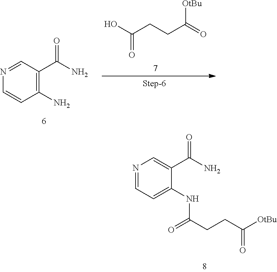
C1(NC(=O)CCC(=O)[OtBu])=CC=NC=C1C(=O)N.C1(N)=C(C(=O)N)C=NC=C1.OC(CCC(=O)[OtBu])=O
